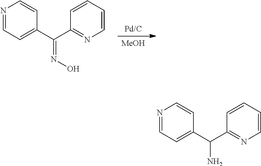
[MeOH].[Pd/C].N1=CC=C(C(C2=NC=CC=C2)=NO)C=C1.N1=CC=C(C(C2=NC=CC=C2)N)C=C1
